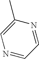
N1=CC=NC(C)=C1
